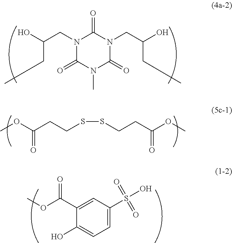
N1(CC(O)CC)C(=O)N(C)C(=O)N(CC(O)CC)C1=O.COC(CCSSCCC(OC)=O)=O.O(C(C1=CC(S(O)(=O)=O)=CC=C1O)=O)C
